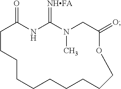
C1CCCCCCCCCOC(=O)CN(C)C(=[NHFA])NC1=O
